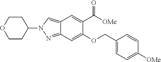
C12=CN(C3CCOCC3)N=C1C=C(OCC1=CC=C([OMe])C=C1)C(C([OMe])=O)=C2
